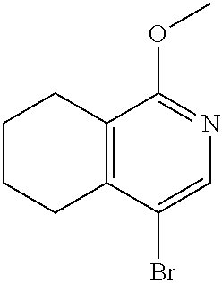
C1CCC2=C(C1)C(OC)=NC=C2Br
